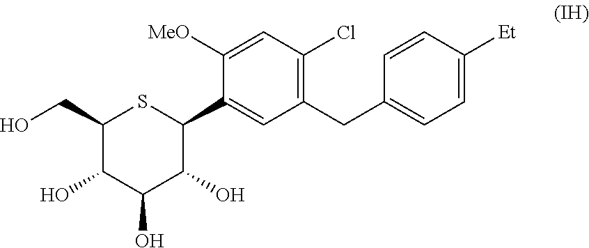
C1(CO)C(O)C(O)C(O)C(C2=CC(CC3=CC=C([Et])C=C3)=C(Cl)C=C2[MeO])S1
